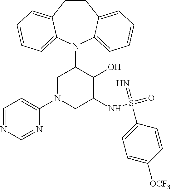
C12=CC=CC=C1N(C1CN(C3=CC=NC=N3)CC(NS(=O)(=N)C3=CC=C([OCF3])C=C3)C1O)C1=CC=CC=C1CC2
